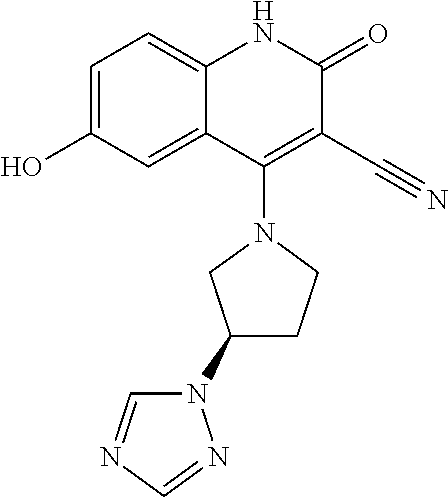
C1=C(O)C=C2C(=C1)NC(=O)C(C#N)=C2N1CC(N2C=NC=N2)CC1
